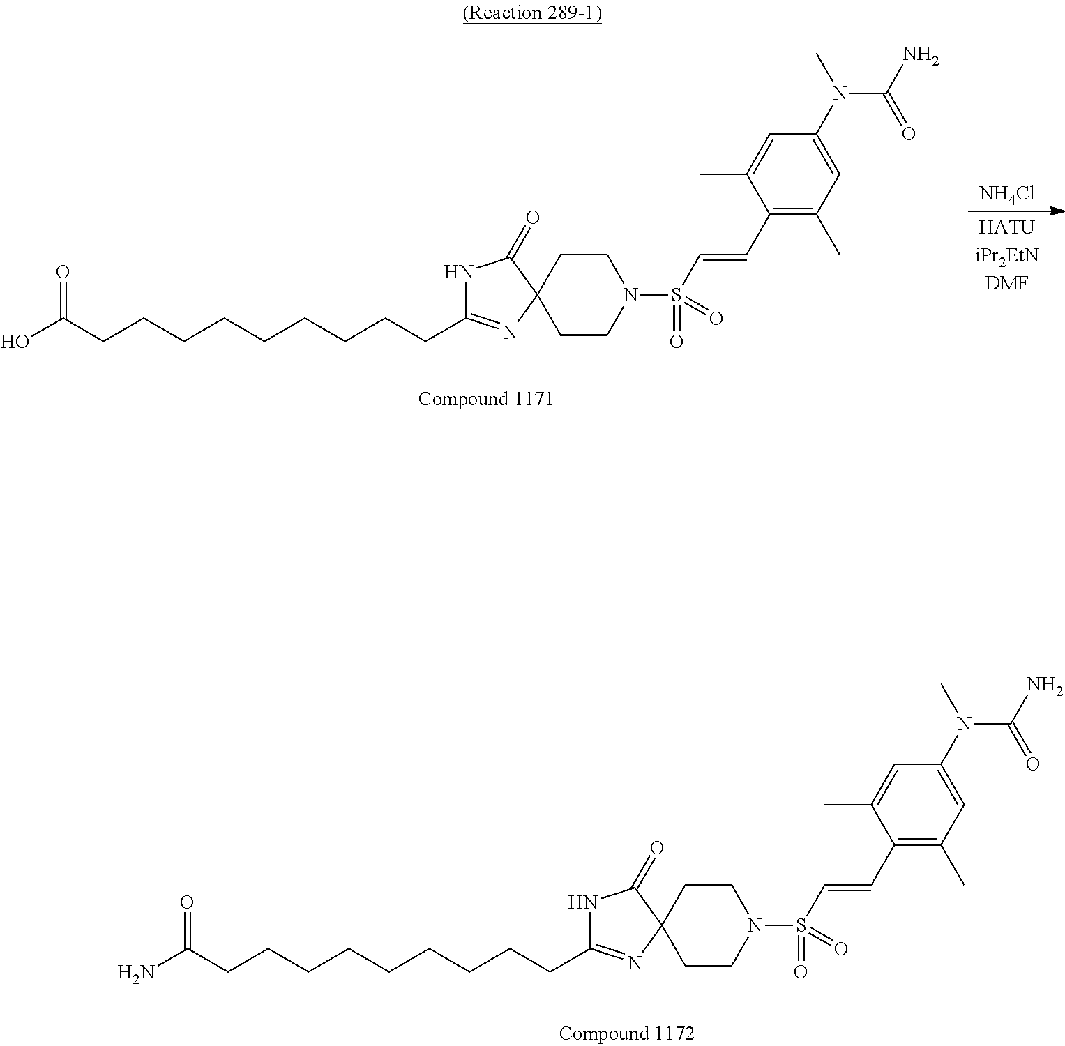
C(C1=NC2(CCN(S(C=CC3=C(C)C=C(N(C)C(=O)N)C=C3C)(=O)=O)CC2)C(=O)N1)CCCCCCCCC(O)=O.[NH4Cl].[HATUiPr2EtNDMF].C(C1=NC2(CCN(S(C=CC3=C(C)C=C(N(C)C(=O)N)C=C3C)(=O)=O)CC2)C(=O)N1)CCCCCCCCC(N)=O
